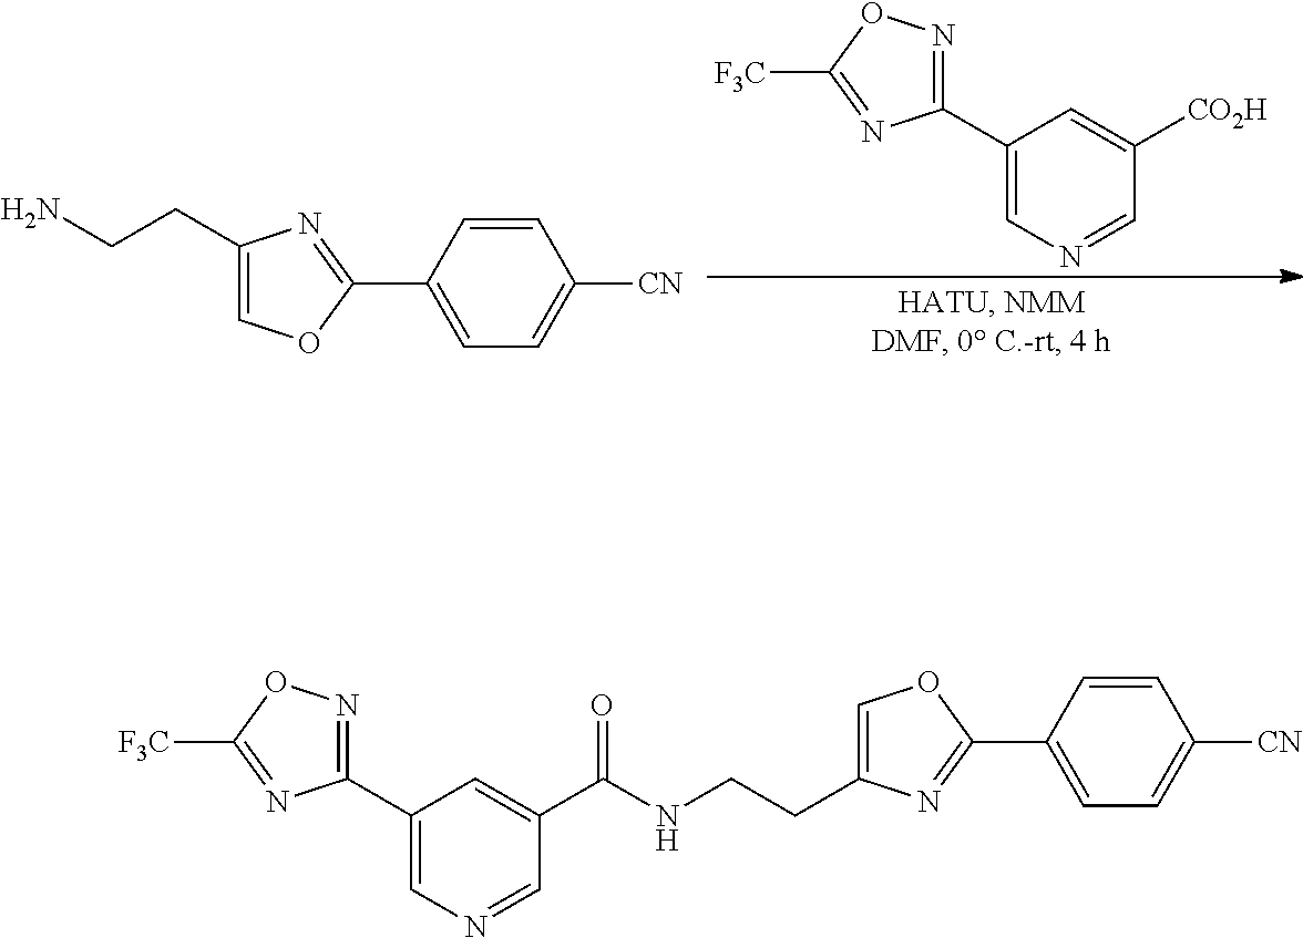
C1(C2=NOC([F3C])=N2)=CN=CC([CO2H])=C1.C1(CCN)=COC(C2=CC=C([CN])C=C2)=N1.C1(C2=NOC([F3C])=N2)=CN=CC(C(NCCC2=COC(C3=CC=C([CN])C=C3)=N2)=O)=C1
